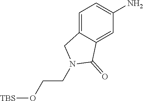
C1=C2C(=CC(N)=C1)C(=O)N(CCO[TBS])C2
